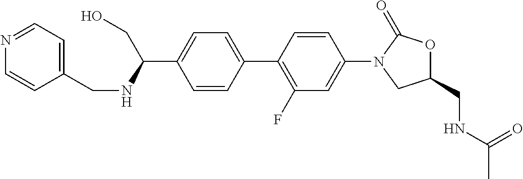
C1=CC(C2=C(F)C=C(N3CC(CNC(C)=O)OC3=O)C=C2)=CC=C1C(NCC1=CC=NC=C1)CO
